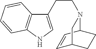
C1(CCN2C3C=CC(CC3)C2)=CNC2=C1C=CC=C2
